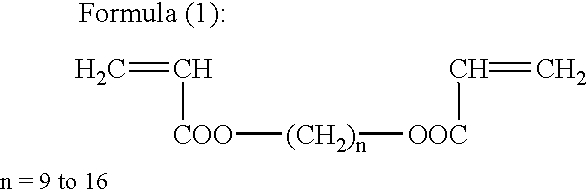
C=C[COO][(CH2)n][OOC]C=C
